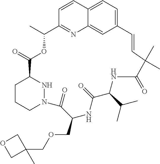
C12=CC=C3C(=C1)N=C(C=C3)C(C)OC(=O)C1CCCN(N1)C(=O)C(COCC1(C)COC1)NC(=O)C(C(C)C)NC(=O)C(C)(C)C=C2
